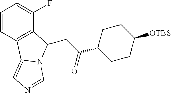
C1=CC2=C(C(F)=C1)C(CC(C1CCC([OTBS])CC1)=O)N1C2=CN=C1
